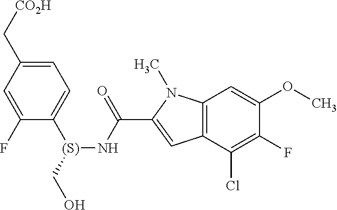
C1=C(C[CO2H])C=C(F)C([(S)](CO)NC(C2=CC3=C(N2C)C=C(OC)C(F)=C3Cl)=O)=C1
